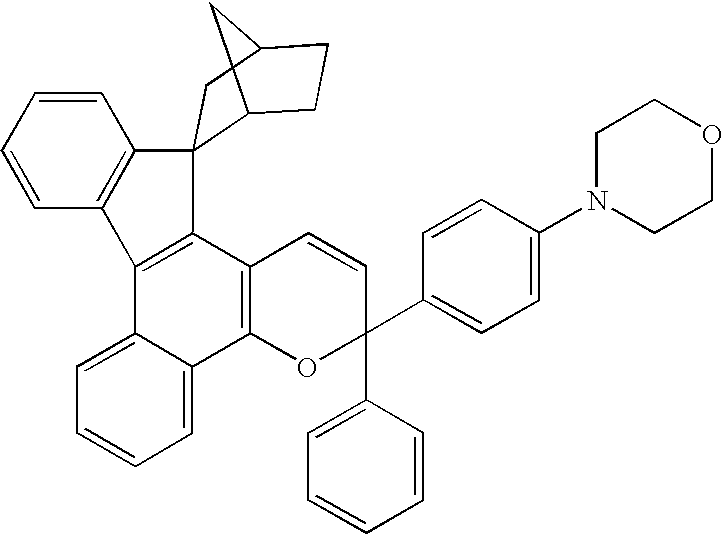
C1=CC=CC2=C1C1(C3=C2C2=CC=CC=C2C2=C3C=CC(C3=CC=CC=C3)(C3=CC=C(N4CCOCC4)C=C3)O2)C2CCC(C1)C2
